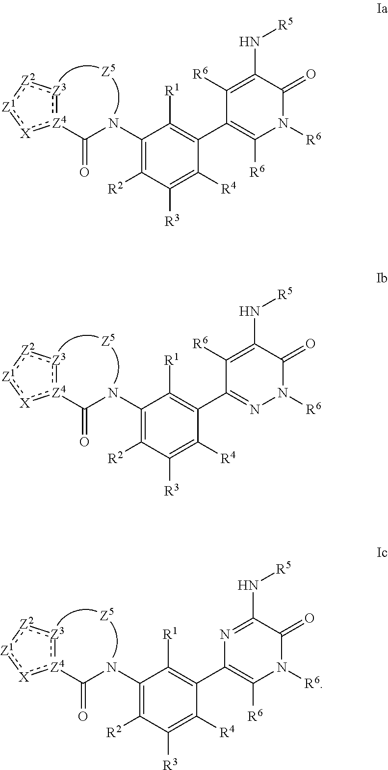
C1(NC([Z4]2:[Z3]:[Z2]:[Z1]:[X]:2)=O)=C([R2])C([R3])=C([R4])C(C2=C([R6])N([R6])C(=O)C(N[R5])=C2[R6])=C1[R1].C1(NC([Z4]2:[Z3]:[Z2]:[Z1]:[X]:2)=O)=C([R2])C([R3])=C([R4])C(C2=NN([R6])C(=O)C(N[R5])=C2[R6])=C1[R1].C1(NC([Z4]2:[Z3]:[Z2]:[Z1]:[X]:2)=O)=C([R2])C([R3])=C([R4])C(C2=C([R6])N([R6])C(=O)C(N[R5])=N2)=C1[R1]
